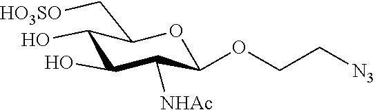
C1(O)C(O)C([NHAc])C(OCC[N3])OC1C[HO3SO]
